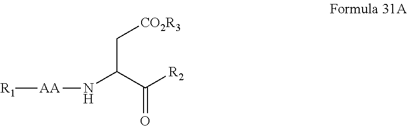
[R1][AA]NC(C[CO2R3])C(=O)[R2]
